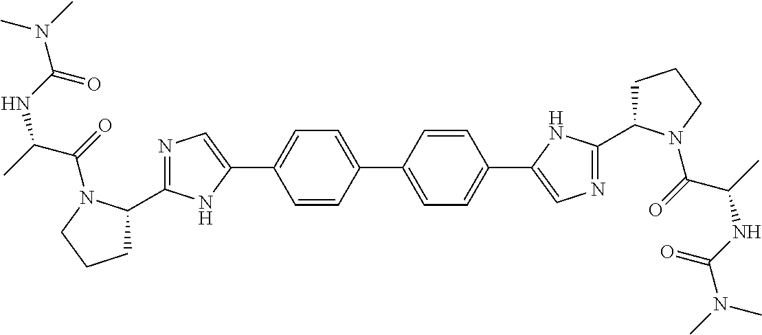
C1=CC(C2=CC=C(C3=CN=C(C4CCCN4C(C(C)NC(N(C)C)=O)=O)N3)C=C2)=CC=C1C1=CN=C(C2CCCN2C(C(C)NC(N(C)C)=O)=O)N1
